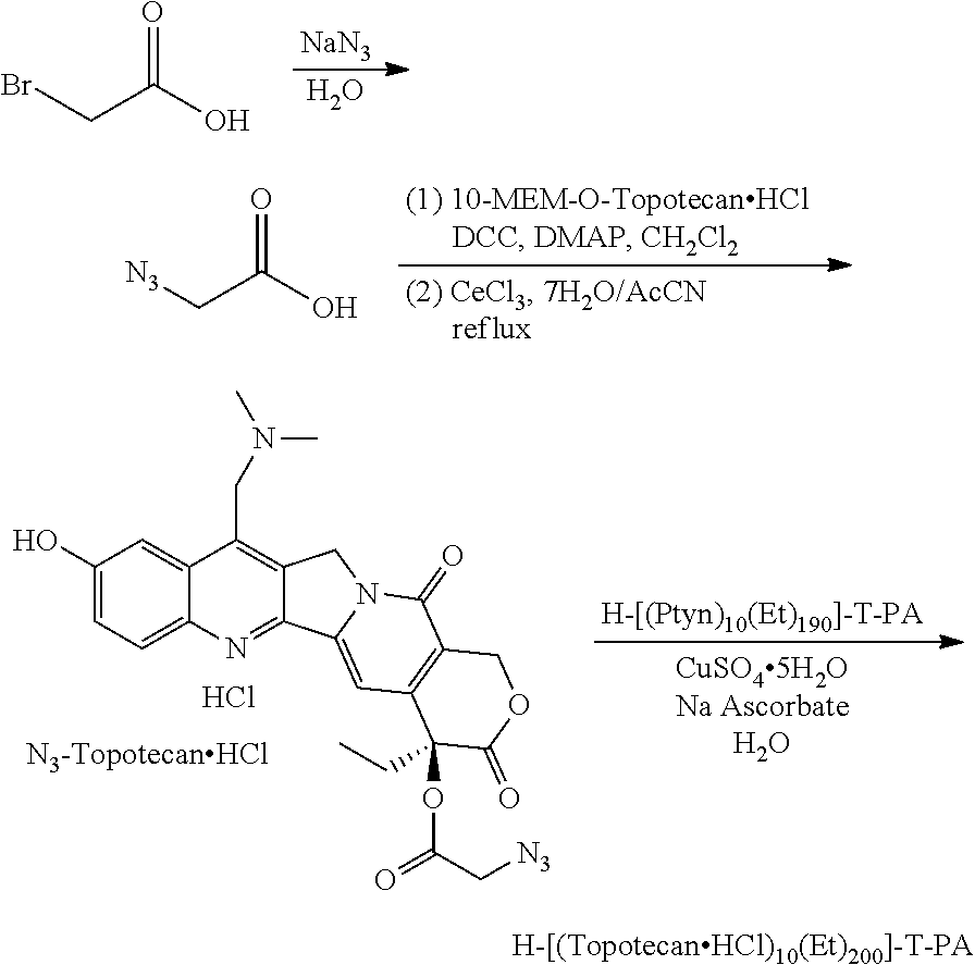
[NaN3].O.C(C(O)=O)Br.C(C(O)=O)[N3].Cl.OC1=CC=C2C(=C1)C(CN(C)C)=C1C(=N2)C2=CC3=C(C(=O)N2C1)COC(=O)C3(OC(=O)C[N3])CC
